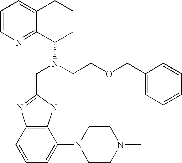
C1=CN=C2C(=C1)CCCC2N(CC1=NC2=C(N1)C(N1CCN(C)CC1)=CC=C2)CCOCC1=CC=CC=C1
